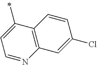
C1=C(C)C2=C(N=C1)C=C(Cl)C=C2
